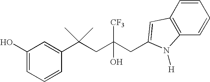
C1=CC(C(CC(CC2=CC3=C(C=CC=C3)N2[H])([CF3])O)(C)C)=CC(O)=C1
